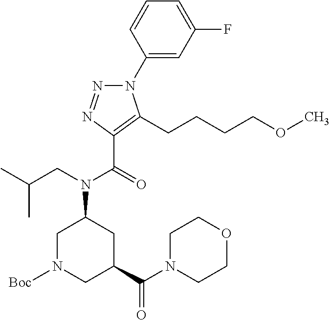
C1(N2N=NC(C(=O)N(CC(C)C)C3CN([Boc])CC(C(N4CCOCC4)=O)C3)=C2CCCCOC)=CC(F)=CC=C1
